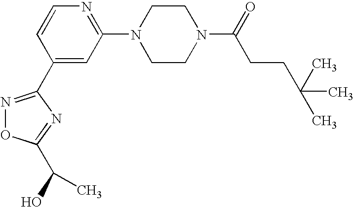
C1(N2CCN(C(=O)CCC(C)(C)C)CC2)=NC=CC(C2=NOC(C(O)C)=N2)=C1
